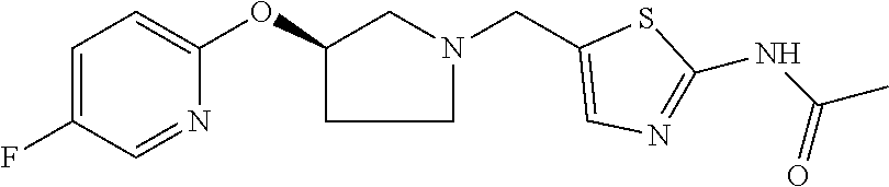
C1=C(F)C=NC(OC2CCN(CC3=CN=C(NC(C)=O)S3)C2)=C1
